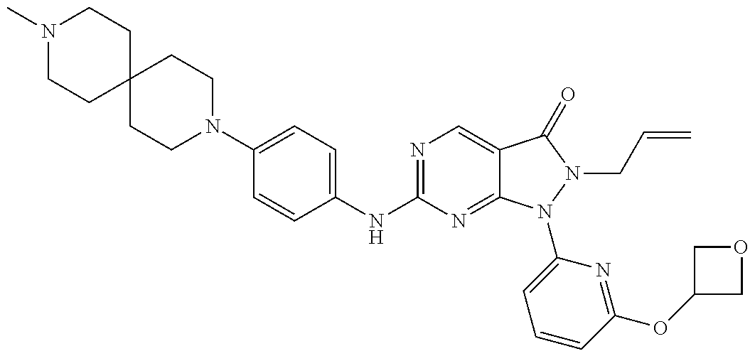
N1(C)CCC2(CC1)CCN(C1=CC=C(NC3=NC=C4C(=N3)N(C3=CC=CC(OC5COC5)=N3)N(CC=C)C4=O)C=C1)CC2
